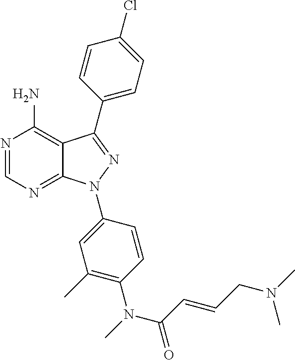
N1=CN=C2C(=C1N)C(C1=CC=C(Cl)C=C1)=NN2C1=CC(C)=C(N(C)C(C=CCN(C)C)=O)C=C1
